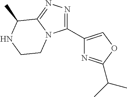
C1(C2=COC(C(C)C)=N2)=NN=C2N1CCNC2C
